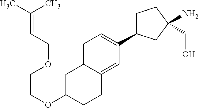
C1=C2C(=CC(C3CCC(N)(CO)C3)=C1)CCC(OCCOCC=C(C)C)C2
